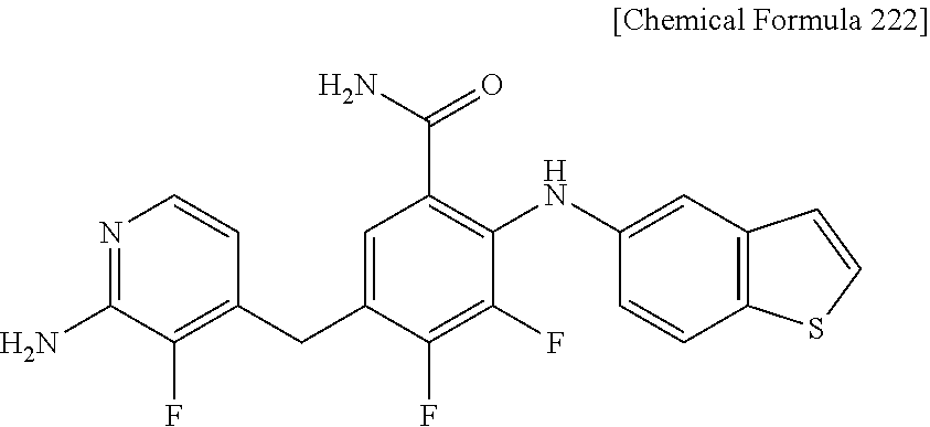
C1(CC2=CC(C(N)=O)=C(NC3=CC4=C(C=C3)SC=C4)C(F)=C2F)=C(F)C(N)=NC=C1
